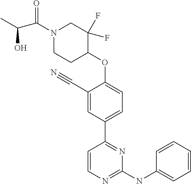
N1(C(=O)C(C)O)CCC(OC2=CC=C(C3=NC(NC4=CC=CC=C4)=NC=C3)C=C2C#N)C(F)(F)C1
